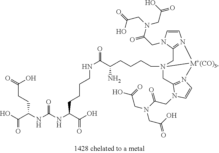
C(CCC(NC(=O)NC(CCCCNC(C(CCCCN12CC3=N(C=CN3CC(=O)N(CC(=O)O)CC(=O)O)[M+(CO)3]1N1=C(C2)N(CC(N(CC(=O)O)CC(O)=O)=O)C=C1)N)=O)C(=O)O)C(O)=O)(=O)O
